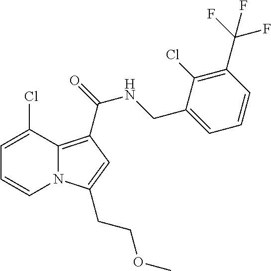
C1=C(Cl)C2=C(C(=O)NCC3=CC=CC(C(F)(F)F)=C3Cl)C=C(CCOC)N2C=C1
